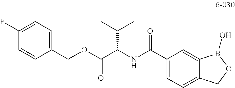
C1=CC(COC(C(NC(C2=CC=C3C(=C2)B(O)OC3)=O)C(C)C)=O)=CC=C1F
